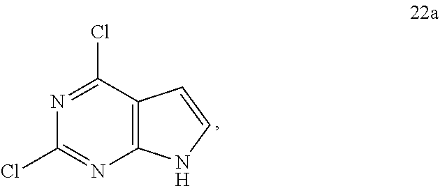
C12=C(C(Cl)=NC(Cl)=N1)C=CN2
